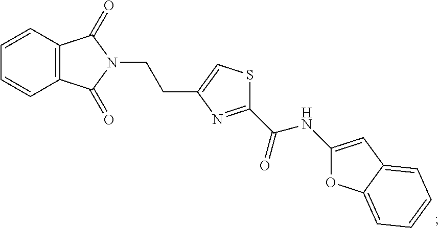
C12=C(C=CC=C1)C(=O)N(CCC1=CSC(C(NC3=CC4=CC=CC=C4O3)=O)=N1)C2=O
